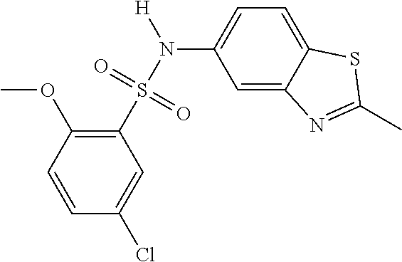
C1=C2C(=CC=C1N(S(C1=C(OC)C=CC(Cl)=C1)(=O)=O)[H])SC(C)=N2
